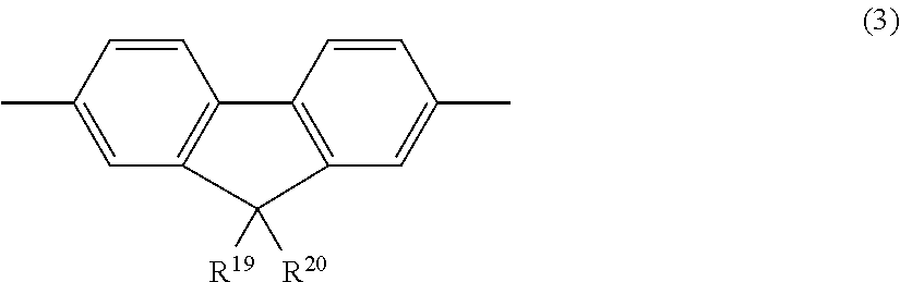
C1=C(C)C=CC2=C1C([R19])([R20])C1=C2C=CC(C)=C1
